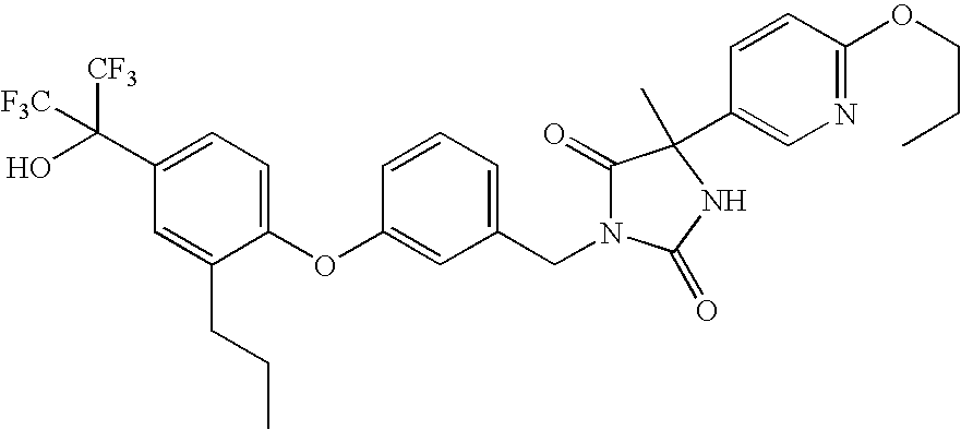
C1(OC2=CC(CN3C(=O)C(C)(C4=CN=C(OCCC)C=C4)NC3=O)=CC=C2)=CC=C(C(O)([CF3])[F3C])C=C1CCC
